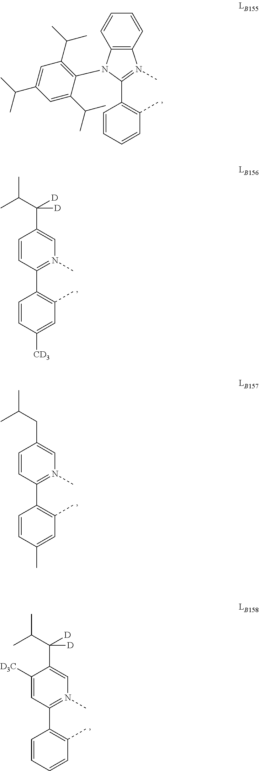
C1(C2=C(C)C=CC=C2)=N(C)C2=C(N1C1=C(C(C)C)C=C(C(C)C)C=C1C(C)C)C=CC=C2.C1=CC(C2=C(C)C=C([CD3])C=C2)=N(C)C=C1C([D])(C(C)C)[D].C1=CC(C2=C(C)C=C(C)C=C2)=N(C)C=C1CC(C)C.C1([D3C])=CC(C2=C(C)C=CC=C2)=N(C)C=C1C([D])(C(C)C)[D]
